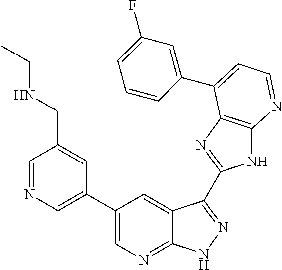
C1=NC=C(C2=CN=C3C(=C2)C(C2=NC4=C(N2)N=CC=C4C2=CC(F)=CC=C2)=NN3)C=C1CNCC
